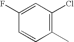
C1(F)=CC(Cl)=C(C)C=C1
